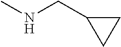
CNCC1CC1
